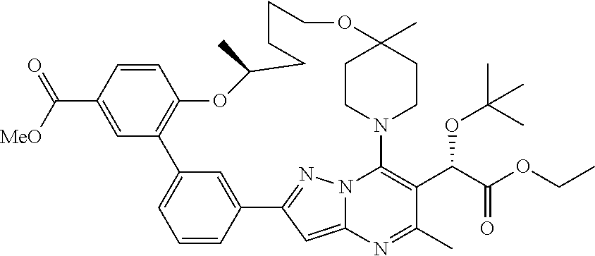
C1CN2CCC1(C)OCCCCC(C)OC1=C(C3=CC=CC(=C3)C3=NN4C2=C(C(C(OCC)=O)OC(C)(C)C)C(C)=NC4=C3)C=C(C(=O)[MeO])C=C1
